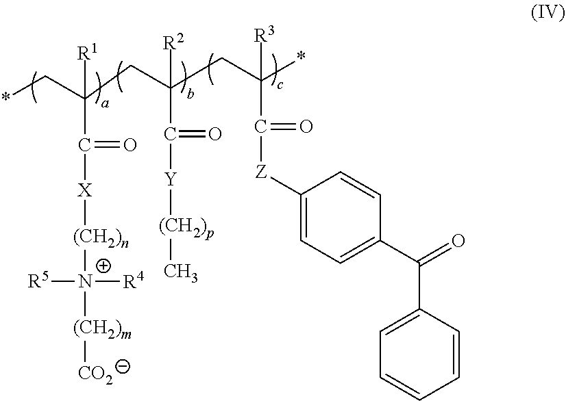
*CC(CC(CC(*)(C([Z]C1=CC=C(C(=O)C2=CC=CC=C2)C=C1)=O)[R3])(C([Y][(CH2)p]C)=O)[R2])(C([X][(CH2)n][N+]([(CH2)m][CO2])([R4])[R5])=O)[R1]
